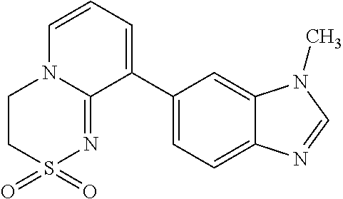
C1S(=O)(=O)N=C2N(C1)C=CC=C2C1=CC=C2C(=C1)N(C)C=N2
